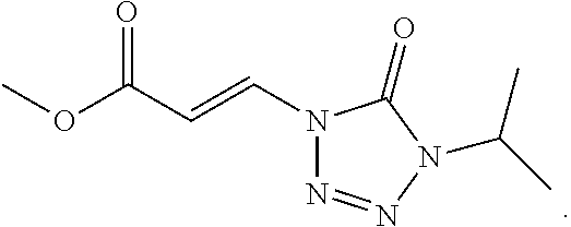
COC(C=CN1N=NN(C(C)C)C1=O)=O
